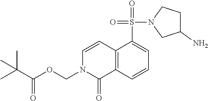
C1(N)CCN(S(=O)(=O)C2=CC=CC3=C2C=CN(COC(C(C)(C)C)=O)C3=O)C1
